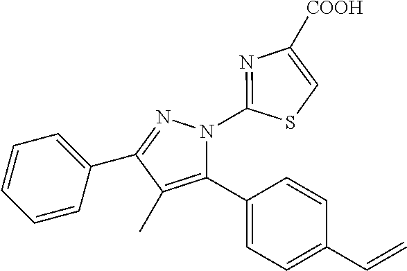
C1=CC=C(C2=NN(C3=NC([COOH])=CS3)C(C3=CC=C(C=C)C=C3)=C2C)C=C1
